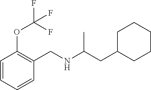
C1C(CC(NCC2=C(OC(F)(F)F)C=CC=C2)C)CCCC1
